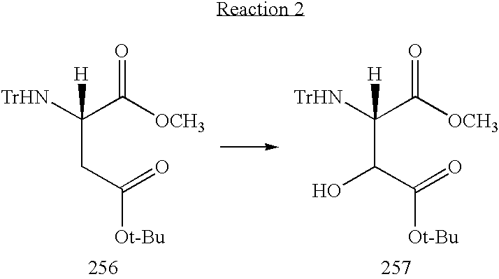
C(C(C(=O)[Ot-Bu])O)([TrHN])(C([OCH3])=O)[H].C(CC(=O)[Ot-Bu])([TrHN])(C([OCH3])=O)[H]
